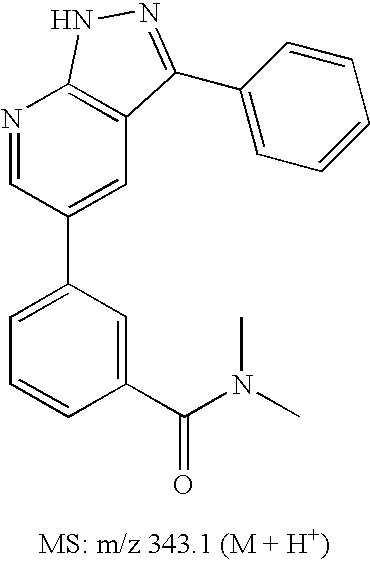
N1=CC(C2=CC=CC(C(N(C)C)=O)=C2)=CC2=C1NN=C2C1=CC=CC=C1
